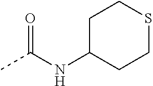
CC(NC1CCSCC1)=O
